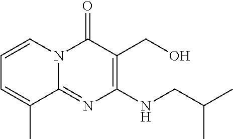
C1=CN2C(=NC(NCC(C)C)=C(CO)C2=O)C(C)=C1
